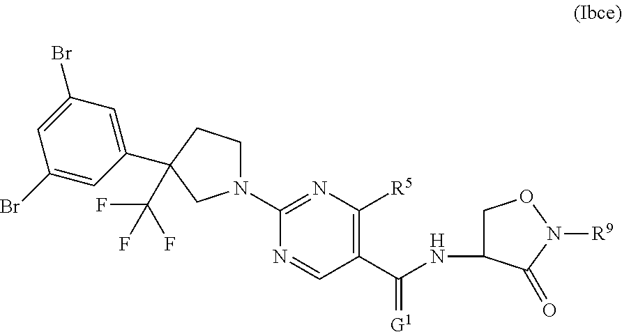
C1=C(Br)C=C(C2(C(F)(F)F)CCN(C3=NC([R5])=C(C(NC4CON([R9])C4=O)=[G1])C=N3)C2)C=C1Br
